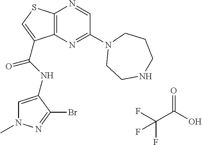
C12=C(N=C(N3CCNCCC3)C=N1)C(C(=O)NC1=CN(C)N=C1Br)=CS2.C(C(O)=O)(F)(F)F
